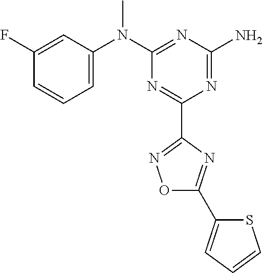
C1(F)=CC(N(C2=NC(N)=NC(C3=NOC(C4=CC=CS4)=N3)=N2)C)=CC=C1
